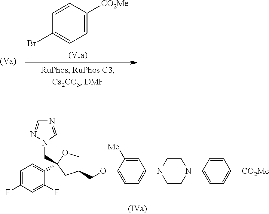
C1=C(F)C=C(F)C(C2(CN3C=NC=N3)CC(COC3=CC=C(N4CCN(C5=CC=C([CO2Me])C=C5)CC4)C=C3[Me])CO2)=C1.C1=CC([CO2Me])=CC=C1Br
